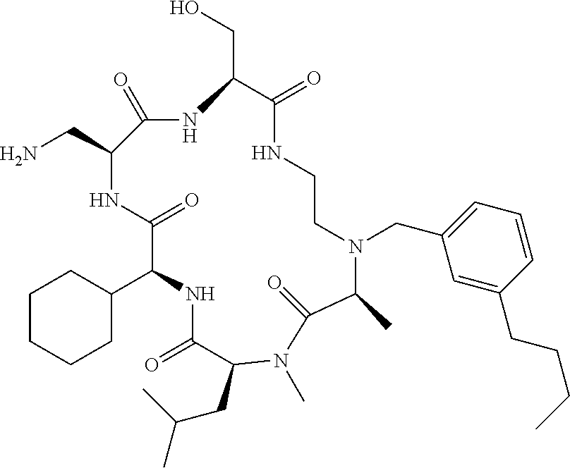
C1CCCC(C2NC(=O)C(CC(C)C)N(C)C(=O)C(C)N(CC3=CC=CC(CCCC)=C3)CCNC(=O)C(CO)NC(=O)C(CN)NC2=O)C1
